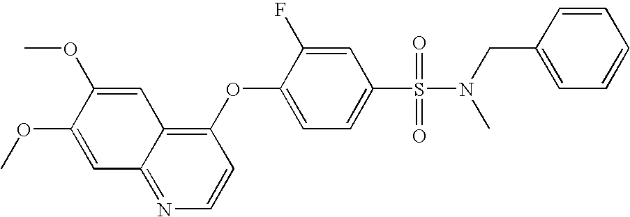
C1(OC2=CC=C(S(=O)(N(CC3=CC=CC=C3)C)=O)C=C2F)=C2C(=NC=C1)C=C(OC)C(OC)=C2
